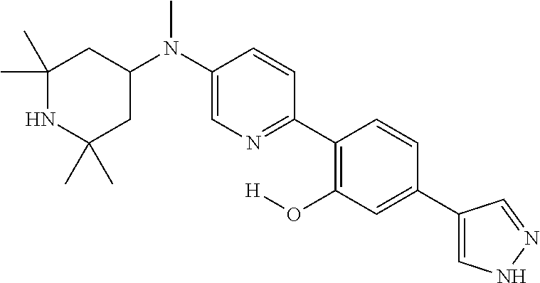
C1(N(C2=CN=C(C3=C(O[H])C=C(C4=CNN=C4)C=C3)C=C2)C)CC(C)(C)NC(C)(C)C1
